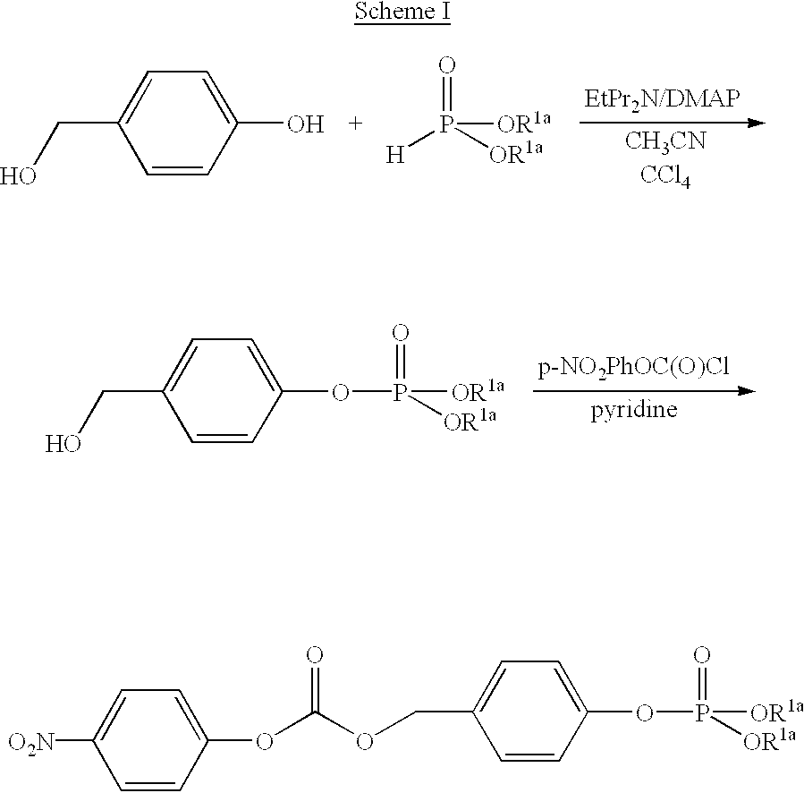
C1=CC(O)=CC=C1CO.[H]P([OR1a])(=O)[OR1a].C1=CC(OP([OR1a])(=O)[OR1a])=CC=C1CO.C1=CC(OC(OCC2=CC=C(OP(=O)([OR1a])[OR1a])C=C2)=O)=CC=C1[O2N]
